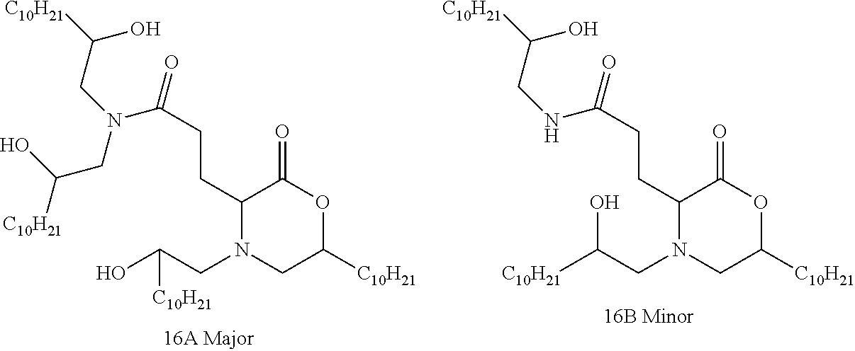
OC(CN1CC([C10H21])OC(=O)C1CCC(N(CC([C10H21])O)CC(O)[C10H21])=O)[C10H21].[C10H21]C(CN1CC([C10H21])OC(=O)C1CCC(NCC([C10H21])O)=O)O
